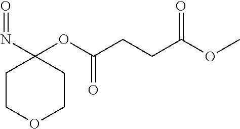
C1COCCC1(N=O)OC(CCC(OC)=O)=O
